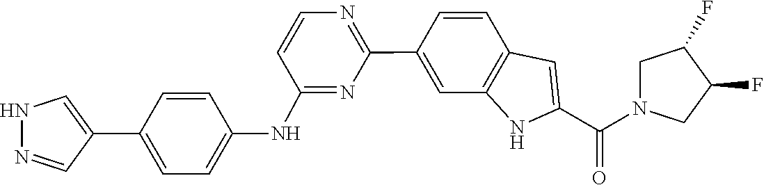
C1=CC2=C(NC(C(=O)N3CC(F)C(F)C3)=C2)C=C1C1=NC=CC(NC2=CC=C(C3=CNN=C3)C=C2)=N1
